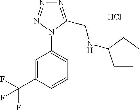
Cl.N1=C(CNC(CC)CC)N(C2=CC=CC(C(F)(F)F)=C2)N=N1
